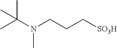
C([SO3H])CCN(C)C(C)(C)C
